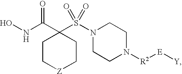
C1C[Z]CCC1(C(NO)=O)S(N1CCN([R2][E][Y])CC1)(=O)=O
